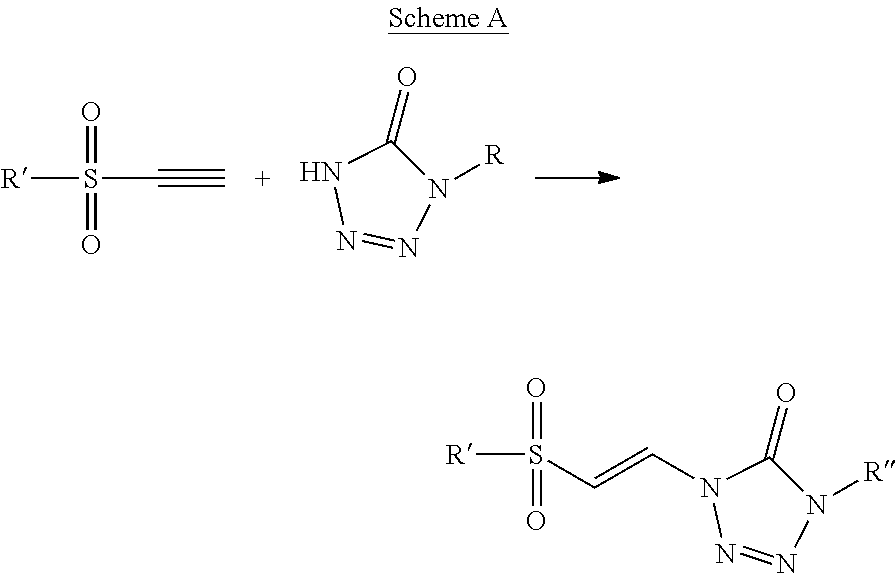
[R]S(C#C)(=O)=O.N1([R])C(=O)NN=N1.[R]S(C=CN1C(=O)N([R])N=N1)(=O)=O
